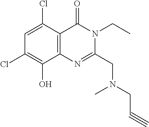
C1=C(Cl)C2=C(C(O)=C1Cl)N=C(CN(C)CC#C)N(CC)C2=O
